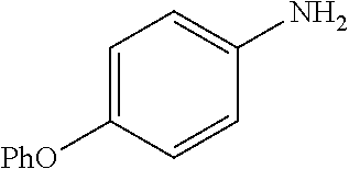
C1=C([PhO])C=CC(N)=C1
